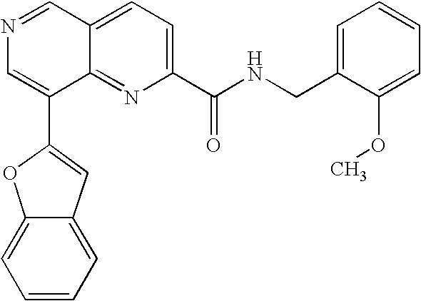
C1(C(NCC2=CC=CC=C2OC)=O)=CC=C2C(=N1)C(C1=CC3=CC=CC=C3O1)=CN=C2
